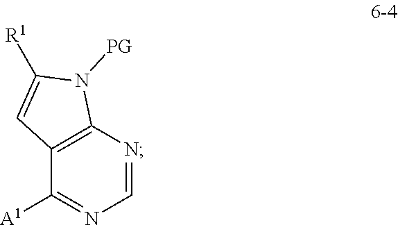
C12=C(N=CN=C1[A1])N([PG])C([R1])=C2
